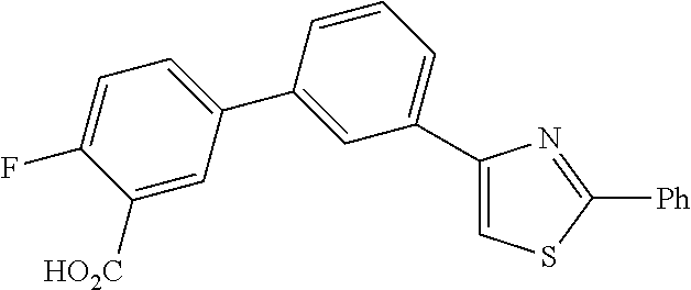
C1([HO2C])=CC(C2=CC(C3=CSC([Ph])=N3)=CC=C2)=CC=C1F
